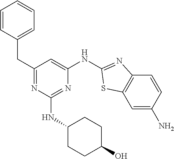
N1=C(CC2=CC=CC=C2)C=C(NC2=NC3=C(C=C(N)C=C3)S2)N=C1NC1CCC(O)CC1
